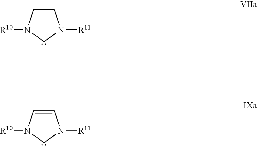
C1CN([R10])CN1[R11].C1=CN([R10])CN1[R11]
